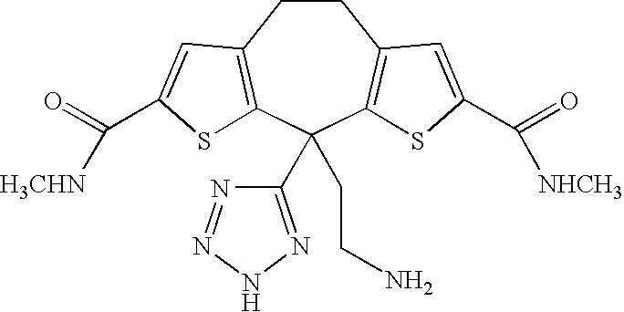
C1CC2=C(C(C3=NNN=N3)(CCN)C3=C1C=C(C(=O)[NHCH3])S3)SC(C(=O)[H3CHN])=C2
